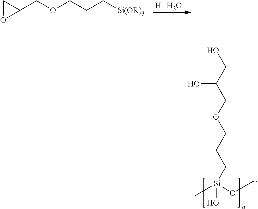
[H+ H2O].C1OC1COCCC[Si(OR)3].OCC(COCCC[Si](O)(C)OC)O
